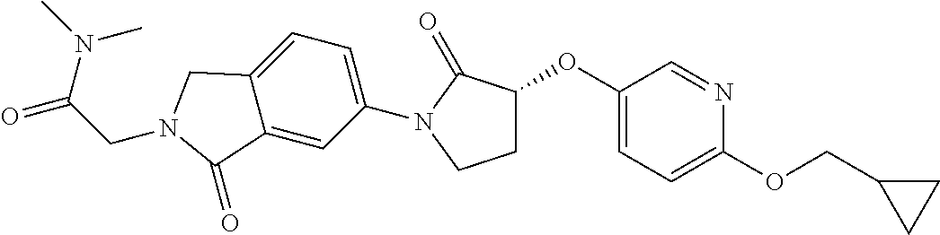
C1(OC2CCN(C3=CC=C4C(=C3)C(=O)N(CC(=O)N(C)C)C4)C2=O)=CC=C(OCC2CC2)N=C1
